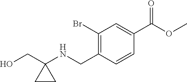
C1(Br)=C(CNC2(CO)CC2)C=CC(C(OC)=O)=C1
